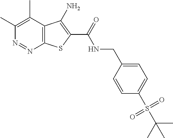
C1(C)=C(C)C2=C(N=N1)SC(C(=O)NCC1=CC=C(S(C(C)(C)C)(=O)=O)C=C1)=C2N
